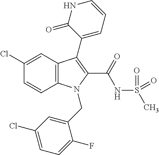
C1(Cl)=CC2=C(C=C1)N(CC1=CC(Cl)=CC=C1F)C(C(NS(C)(=O)=O)=O)=C2C1=CC=CNC1=O
